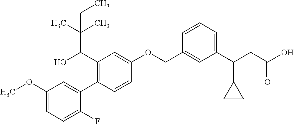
C1(OC)=CC=C(F)C(C2=C(C(C(C)(C)CC)O)C=C(OCC3=CC(C(CC(O)=O)C4CC4)=CC=C3)C=C2)=C1
